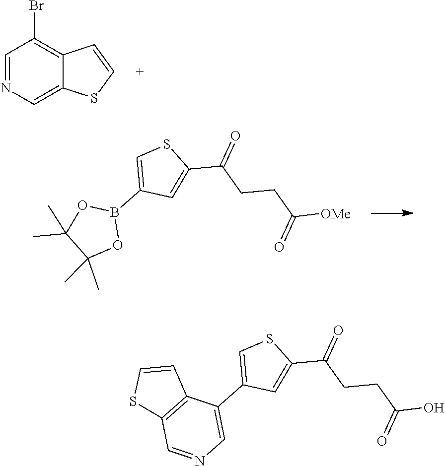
C1=NC=C2C(=C1Br)C=CS2.C1=C(B2OC(C)(C)C(C)(C)O2)C=C(C(CCC([OMe])=O)=O)S1.C1=NC=C(C2=CSC(C(CCC(O)=O)=O)=C2)C2=C1SC=C2
